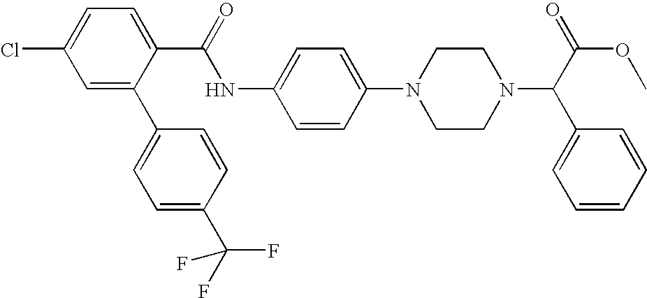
N1(C2=CC=C(NC(C3=CC=C(Cl)C=C3C3=CC=C(C(F)(F)F)C=C3)=O)C=C2)CCN(C(C(OC)=O)C2=CC=CC=C2)CC1
